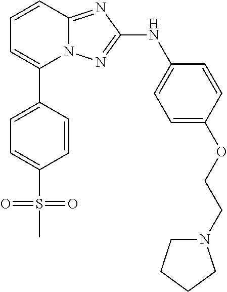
C1=CC2=NC(NC3=CC=C(OCCN4CCCC4)C=C3)=NN2C(C2=CC=C(S(C)(=O)=O)C=C2)=C1
